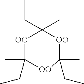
[OO]1C(CC)(C)[OO]C(C)(CC)[OO]C1(C)CC
